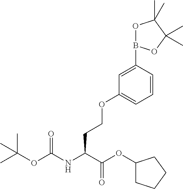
C1=CC(B2OC(C)(C)C(C)(C)O2)=CC(OCCC(NC(OC(C)(C)C)=O)C(OC2CCCC2)=O)=C1
